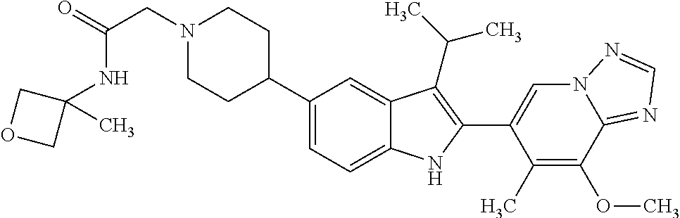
N1(CC(=O)NC2(C)COC2)CCC(C2=CC=C3C(=C2)C(C(C)C)=C(C2=CN4C(=NC=N4)C(OC)=C2C)N3)CC1
